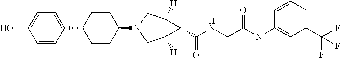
C1(C2CCC(N3CC4([H])C([H])(C3)C4C(NCC(=O)NC3=CC(C(F)(F)F)=CC=C3)=O)CC2)=CC=C(O)C=C1
